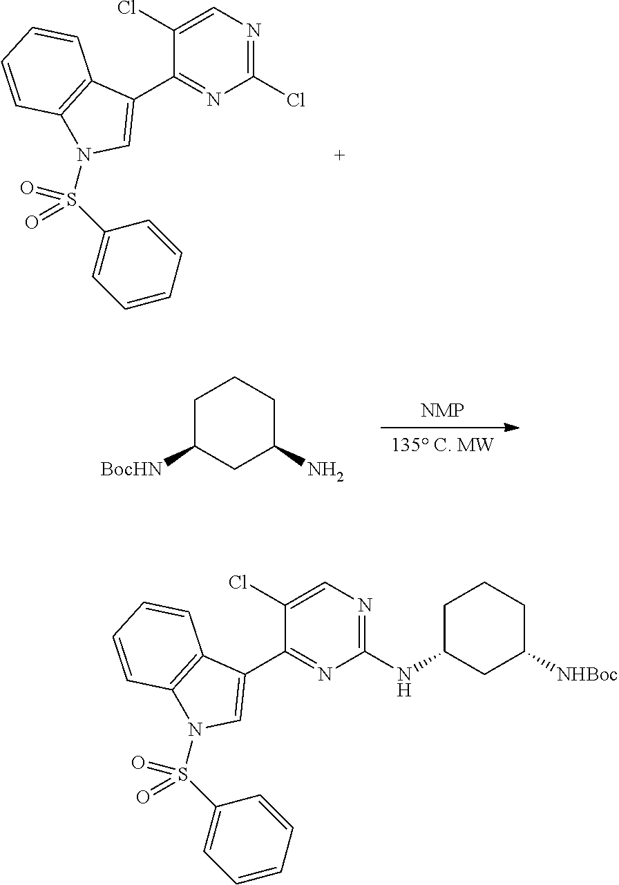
C1(Cl)=CN=C(Cl)N=C1C1=CN(S(C2=CC=CC=C2)(=O)=O)C2=C1C=CC=C2.[NMP].[135 C. MW].C1C([BocHN])CC(N)CC1.C1C(NC2=NC=C(Cl)C(C3=CN(S(C4=CC=CC=C4)(=O)=O)C4=C3C=CC=C4)=N2)CC([NHBoc])CC1
